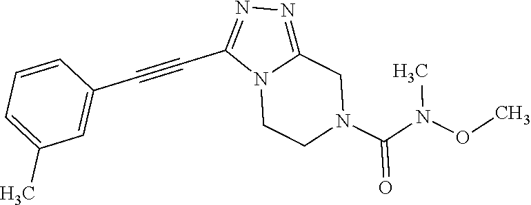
N12CCN(C(N(OC)C)=O)CC1=NN=C2C#CC1=CC(C)=CC=C1
